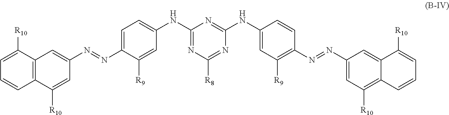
C1(NC2=CC=C(N=NC3=CC4=C(C=CC=C4[R10])C([R10])=C3)C([R9])=C2)=NC([R8])=NC(NC2=CC([R9])=C(N=NC3=CC([R10])=C4C(=C3)C([R10])=CC=C4)C=C2)=N1
